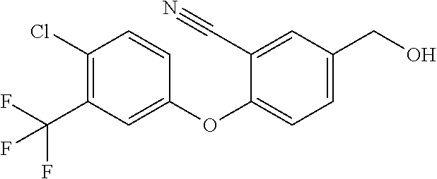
C1(Cl)=C(C(F)(F)F)C=C(OC2=CC=C(CO)C=C2C#N)C=C1
